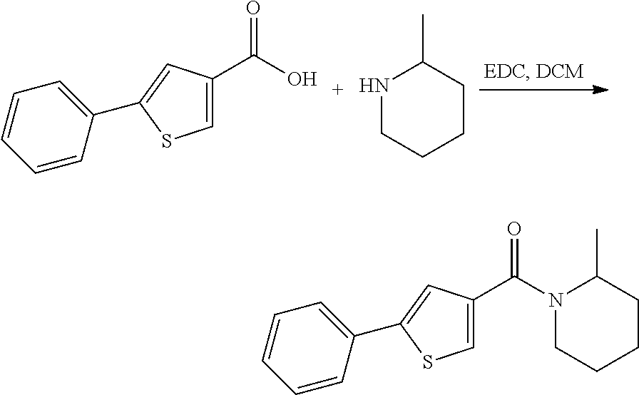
C1=C(C(O)=O)C=C(C2=CC=CC=C2)S1.N1CCCCC1C.C1=C(C(N2CCCCC2C)=O)C=C(C2=CC=CC=C2)S1
